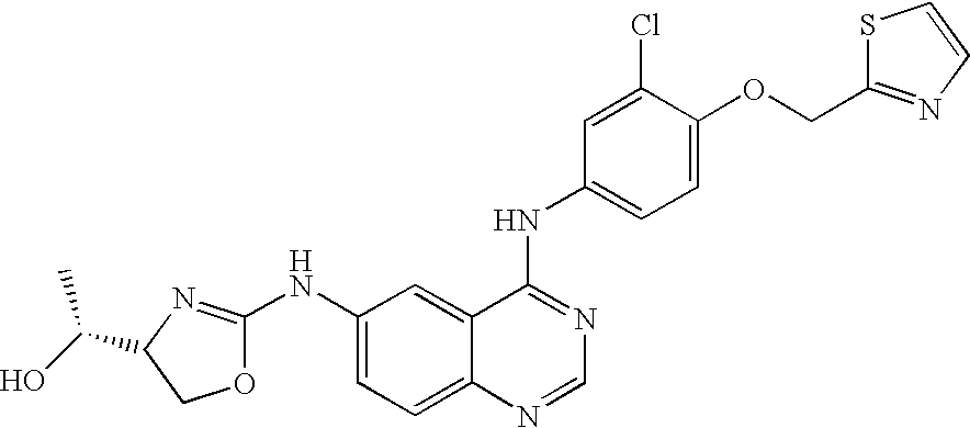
C1(C(O)C)N=C(NC2=CC=C3C(=C2)C(NC2=CC=C(OCC4=NC=CS4)C(Cl)=C2)=NC=N3)OC1
